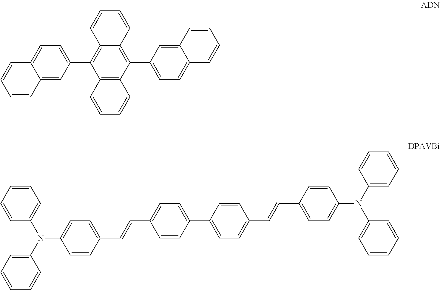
C12=CC(C3=C4C(=C(C5=CC=C6C(=C5)C=CC=C6)C5=C3C=CC=C5)C=CC=C4)=CC=C1C=CC=C2.C1=CC=CC(N(C2=CC=CC=C2)C2=CC=C(C=CC3=CC=C(C4=CC=C(C=CC5=CC=C(N(C6=CC=CC=C6)C6=CC=CC=C6)C=C5)C=C4)C=C3)C=C2)=C1
